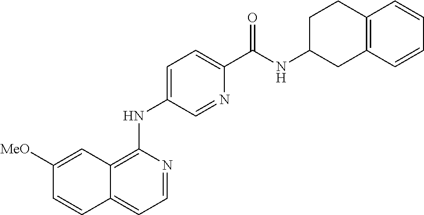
C1=NC(NC2=CC=C(C(NC3CC4=C(CC3)C=CC=C4)=O)N=C2)=C2C(=C1)C=CC([MeO])=C2
